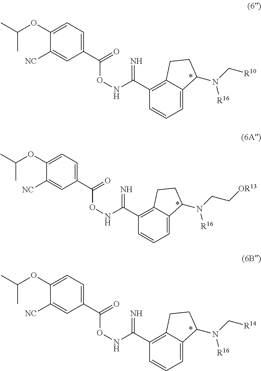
CC(OC1=CC=C(C(ONC(C2=C3C(=CC=C2)C(N(C[R10])[R16])CC3)=N)=O)C=C1[NC])C.CC(OC1=CC=C(C(ONC(C2=C3C(=CC=C2)C(N(C[R14])[R16])CC3)=N)=O)C=C1[NC])C.CC(OC1=CC=C(C(ONC(C2=C3C(=CC=C2)C(N(CC[OR13])[R16])CC3)=N)=O)C=C1[NC])C
